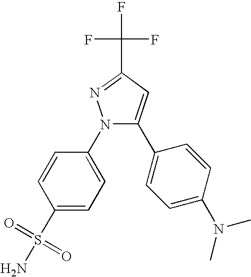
C1=CC(N2C(C3=CC=C(N(C)C)C=C3)=CC(C(F)(F)F)=N2)=CC=C1S(=O)(=O)N
